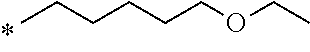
CCCCCCOCC
